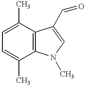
C1=C(C)C2=C(C(C)=C1)N(C)C=C2C=O
